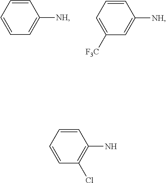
C1=CC=CC([NH])=C1.C1([F3C])=CC=CC([NH])=C1.C1=CC=CC(N)=C1Cl
